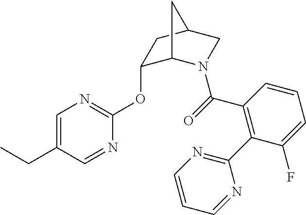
C1(OC2=NC=C(CC)C=N2)C2N(C(=O)C3=C(C4=NC=CC=N4)C(F)=CC=C3)CC(C1)C2
